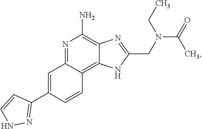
N1=C2C(=C3C(=C1N)N=C(CN(C(=O)C)CC)N3)C=CC(C1=NNC=C1)=C2
